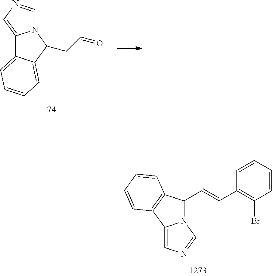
C12=CN=CN1C(C=CC1=C(Br)C=CC=C1)C1=C2C=CC=C1.C12=CN=CN1C(CC=O)C1=CC=CC=C21
